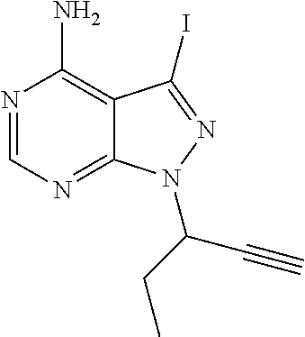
N1=CN=C2C(=C1N)C(I)=NN2C(CC)C#C
